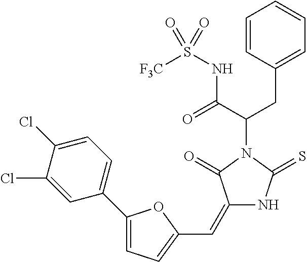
C1=CC(CC(C(=O)NS(=O)([F3C])=O)N2C(=O)C(=CC3=CC=C(C4=CC=C(Cl)C(Cl)=C4)O3)NC2=S)=CC=C1
